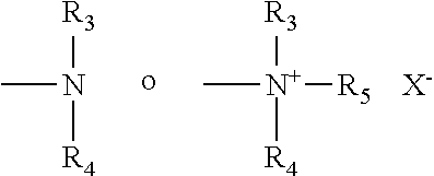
C[N+]([R3])([R4])[R5].[X-].CN([R3])[R4]
